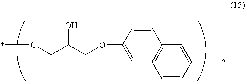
O(CC(COC1=CC2=C(C=C1)C=C(*)C=C2)O)*
